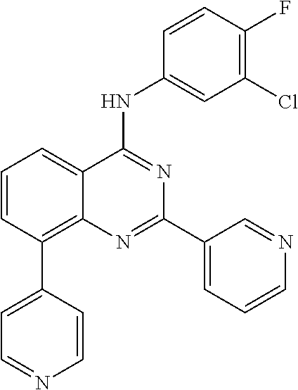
C1=CC(C2=CC=NC=C2)=C2C(=C1)C(NC1=CC(Cl)=C(F)C=C1)=NC(C1=CC=CN=C1)=N2
